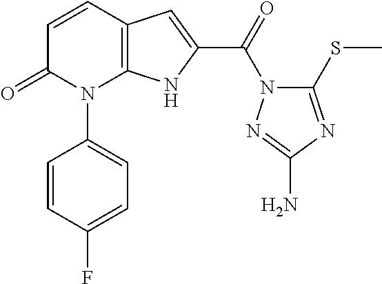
C12=C(C=CC(=O)N1C1=CC=C(F)C=C1)C=C(C(N1C(SC)=NC(N)=N1)=O)N2
